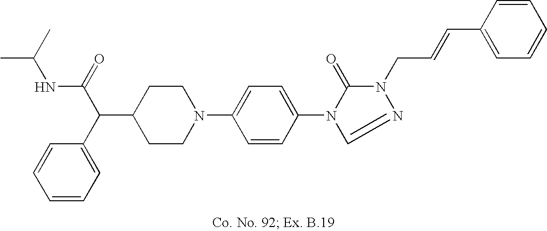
C1(C(C2=CC=CC=C2)C(=O)NC(C)C)CCN(C2=CC=C(N3C(=O)N(CC=CC4=CC=CC=C4)N=C3)C=C2)CC1
